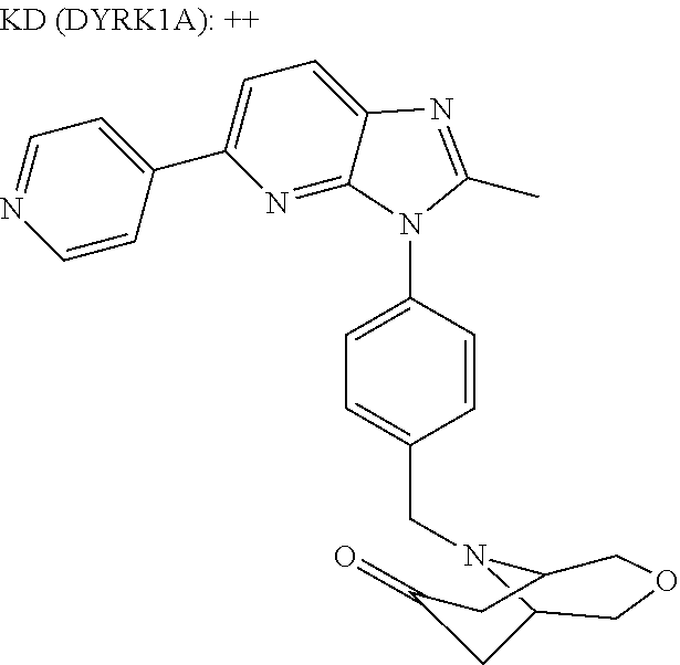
C1=NC=CC(C2=CC=C3C(=N2)N(C2=CC=C(CN4C5COCC4CC(=O)C5)C=C2)C(C)=N3)=C1
